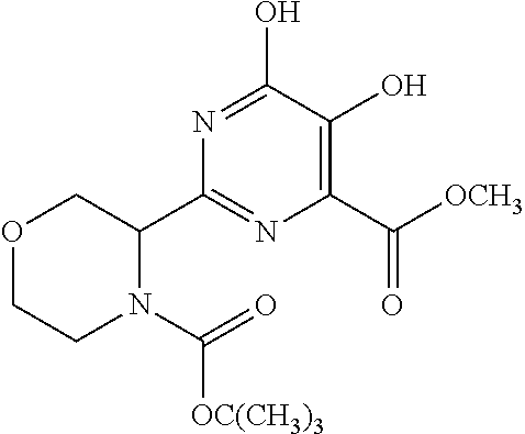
C1(C2COCCN2C(=O)[OC(CH3)3])=NC(C(=O)[OCH3])=C(O)C(O)=N1
